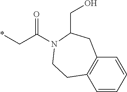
*CC(N1CCC2=C(CC1CO)C=CC=C2)=O
